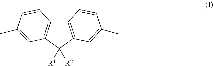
C12=C(C([R1])([R2])C3=C1C=CC(C)=C3)C=C(C)C=C2
